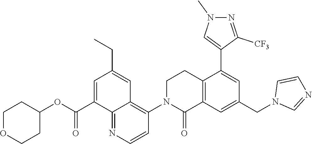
C12=C(C=C(CN3C=NC=C3)C=C1C1=CN(C)N=C1[CF3])C(=O)N(C1=C3C(=NC=C1)C(C(OC1CCOCC1)=O)=CC(CC)=C3)CC2
